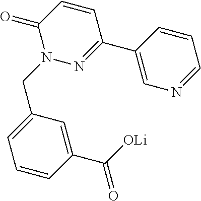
C1=CC(C2=NN(CC3=CC=CC(C([OLi])=O)=C3)C(=O)C=C2)=CN=C1
